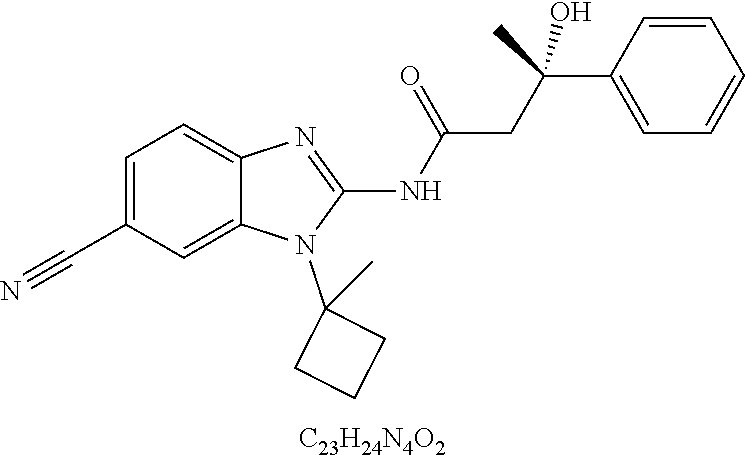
C1=C(C#N)C=C2C(=C1)N=C(NC(CC(C1=CC=CC=C1)(O)C)=O)N2C1(C)CCC1.[C23H24N4O2]
